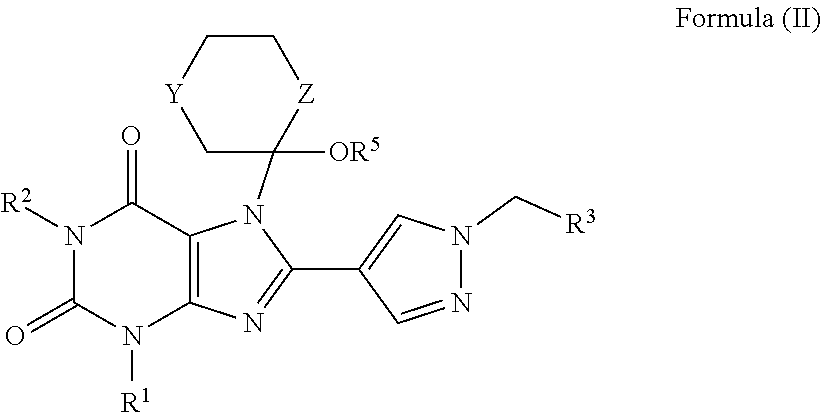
N1([R2])C(=O)N([R1])C2=C(C1=O)N(C1([OR5])[Z]CC[Y]C1)C(C1=CN(C[R3])N=C1)=N2
